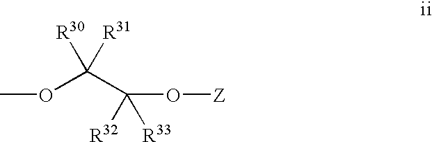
COC(C([R32])([R33])O[Z])([R30])[R31]
